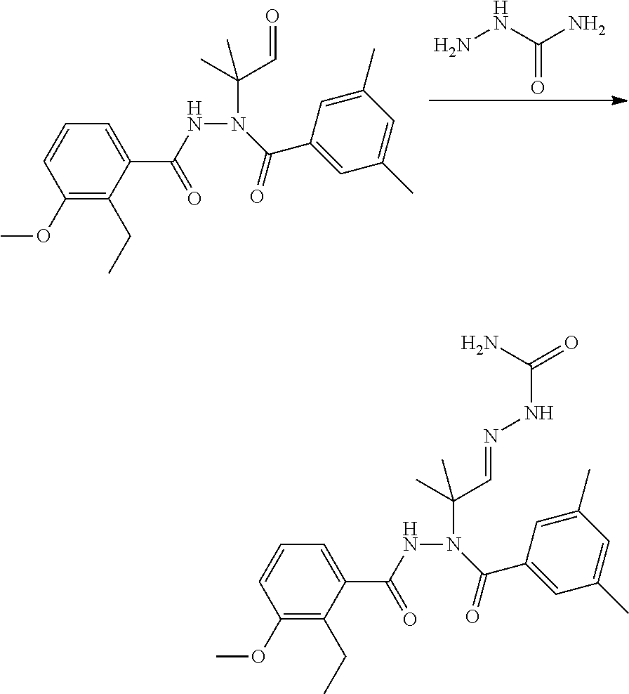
NNC(N)=O.C1(OC)=C(CC)C(C(NN(C(C2=CC(C)=CC(C)=C2)=O)C(C)(C=O)C)=O)=CC=C1.C1(OC)=C(CC)C(C(NN(C(C2=CC(C)=CC(C)=C2)=O)C(C)(C=NNC(=O)N)C)=O)=CC=C1
